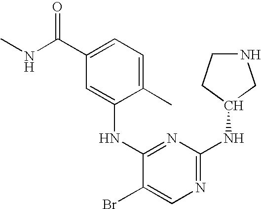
C1(C)=CC=C(C(=O)NC)C=C1NC1=NC(NC2CNCC2)=NC=C1Br
